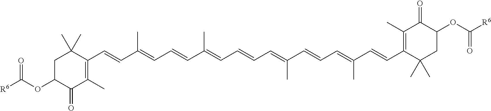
C1C(OC([R6])=O)C(=O)C(C)=C(C=CC(=CC=CC(=CC=CC=C(C=CC=C(C=CC2=C(C)C(=O)C(OC([R6])=O)CC2(C)C)C)C)C)C)C1(C)C
